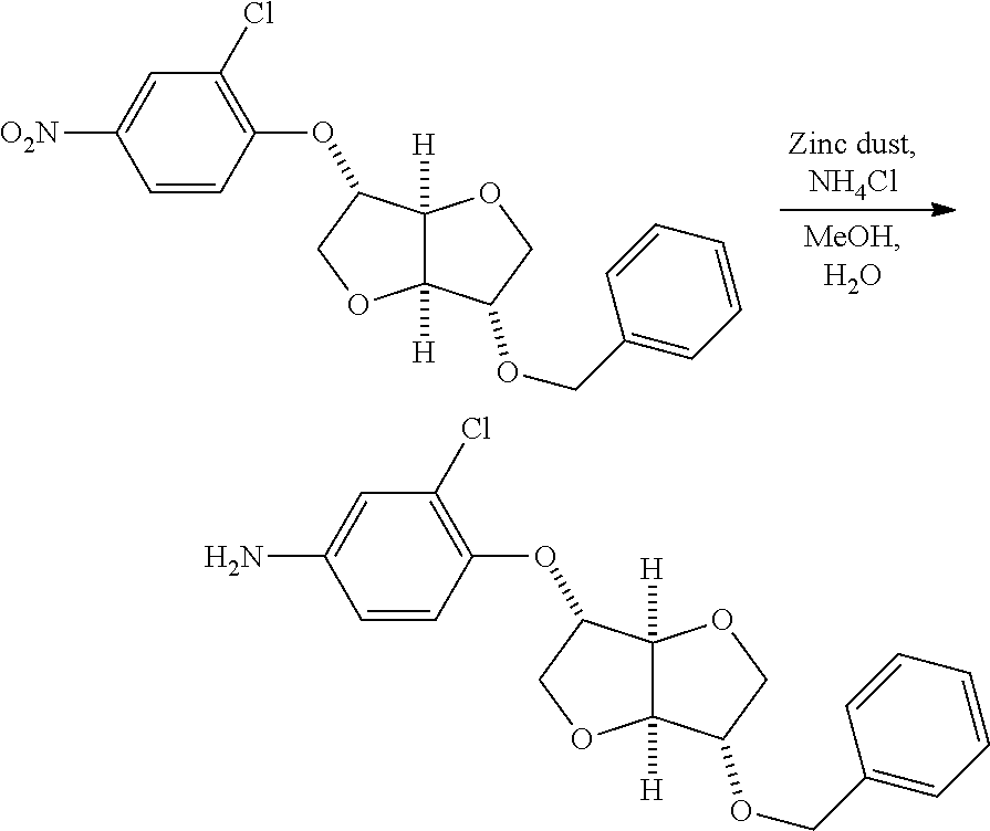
C12([H])C([H])(C(OC3=C(Cl)C=C([O2N])C=C3)CO1)OCC2OCC1=CC=CC=C1.C12([H])C([H])(C(OC3=C(Cl)C=C(N)C=C3)CO1)OCC2OCC1=CC=CC=C1
